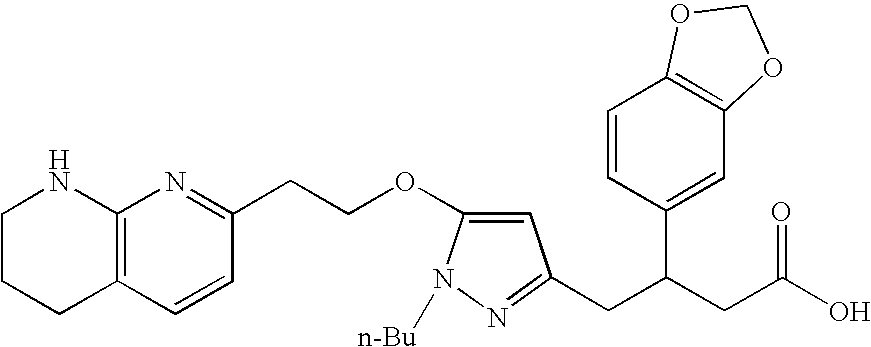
C1CCC2=C(N1)N=C(CCOC1=CC(CC(CC(O)=O)C3=CC4=C(C=C3)OCO4)=NN1[n-Bu])C=C2
